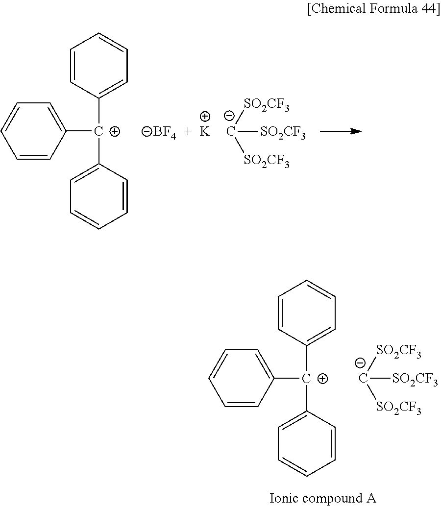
C1=CC([C+](C2=CC=CC=C2)C2=CC=CC=C2)=CC=C1.[SO2CF3][C-]([SO2CF3])[SO2CF3].C1=CC([C+](C2=CC=CC=C2)C2=CC=CC=C2)=CC=C1.[BF4].[K].[SO2CF3][C-]([SO2CF3])[SO2CF3]
